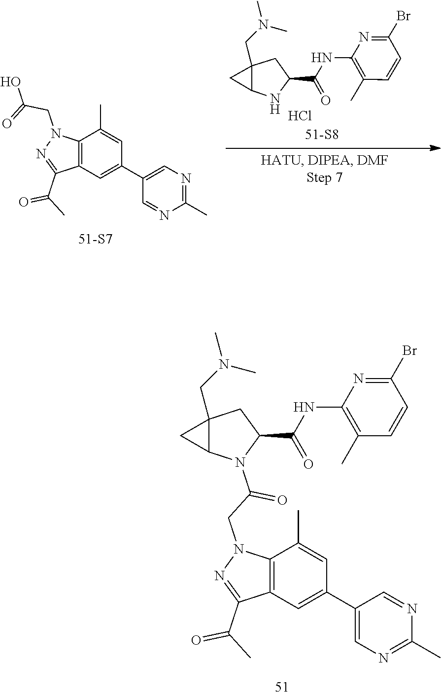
C12=C(C=C(C3=CN=C(C)N=C3)C=C1C)C(C(C)=O)=NN2CC(=O)O.Cl.C12(CN(C)C)C(NC(C(=O)NC3=C(C)C=CC(Br)=N3)C1)C2.C12(CN(C)C)C(C1)N(C(CN1C3=C(C=C(C4=CN=C(C)N=C4)C=C3C)C(C(C)=O)=N1)=O)C(C(=O)NC1=C(C)C=CC(Br)=N1)C2
